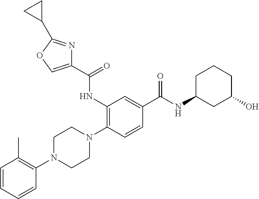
C1=CC=CC(N2CCN(C3=C(NC(C4=COC(C5CC5)=N4)=O)C=C(C(NC4CC(O)CCC4)=O)C=C3)CC2)=C1C
